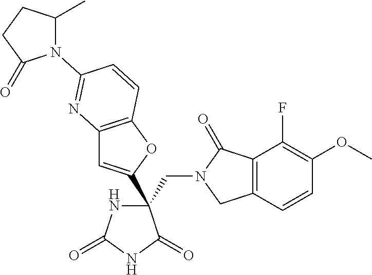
C(C1(C2=CC3=C(O2)C=CC(N2C(C)CCC2=O)=N3)NC(=O)NC1=O)N1CC2=C(C1=O)C(F)=C(OC)C=C2
